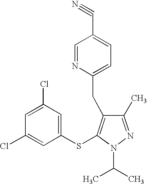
C1(C)=NN(C(C)C)C(SC2=CC(Cl)=CC(Cl)=C2)=C1CC1=CC=C(C#N)C=N1
